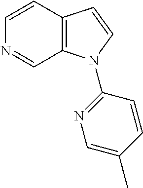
C12=C(C=CN=C1)C=CN2C1=NC=C(C)C=C1
